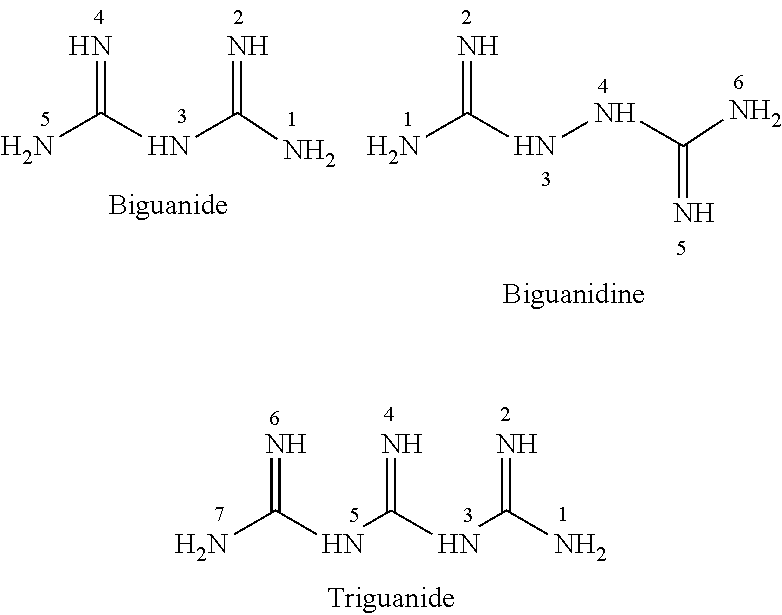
NC(NC(=N)N)=N.NC(NNC(=N)N)=N.NC(NC(=N)NC(=N)N)=N
